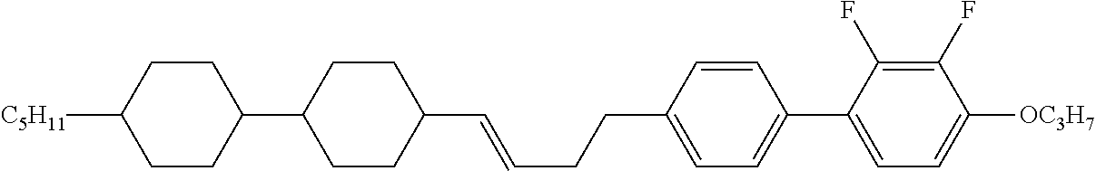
C1=CC(CCC=CC2CCC(C3CCC([C5H11])CC3)CC2)=CC=C1C1=CC=C([OC3H7])C(F)=C1F
